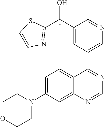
C12=CC(N3CCOCC3)=CC=C1C(C1=CN=CC(C(C3=NC=CS3)O)=C1)=NC=N2
